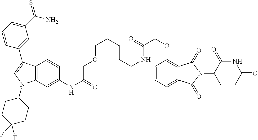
C12=C(C=C(NC(=O)COCCCCCNC(COC3=C4C(=CC=C3)C(=O)N(C3CCC(=O)NC3=O)C4=O)=O)C=C1)N(C1CCC(F)(F)CC1)C=C2C1=CC(C(N)=S)=CC=C1
